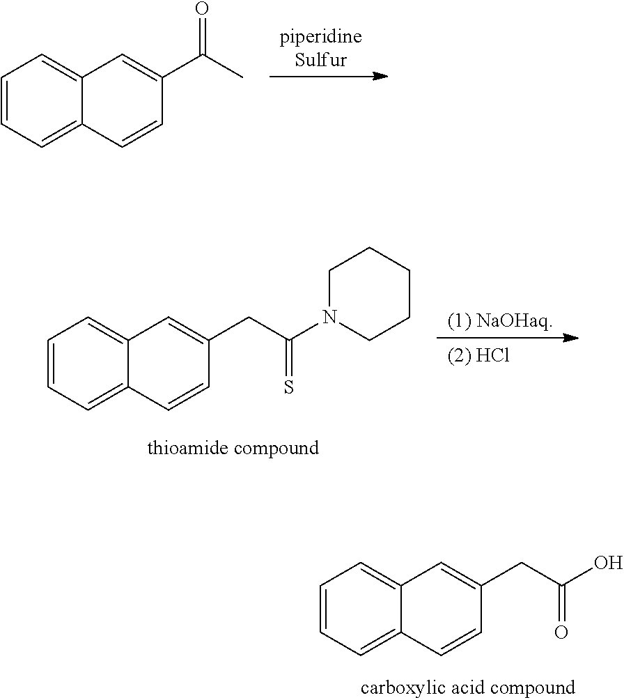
C1=CC=C2C(=C1)C=C(CC(N1CCCCC1)=S)C=C2.C1=CC=C2C(=C1)C=C(CC(O)=O)C=C2.C1=CC=C2C(=C1)C=C(C(C)=O)C=C2
